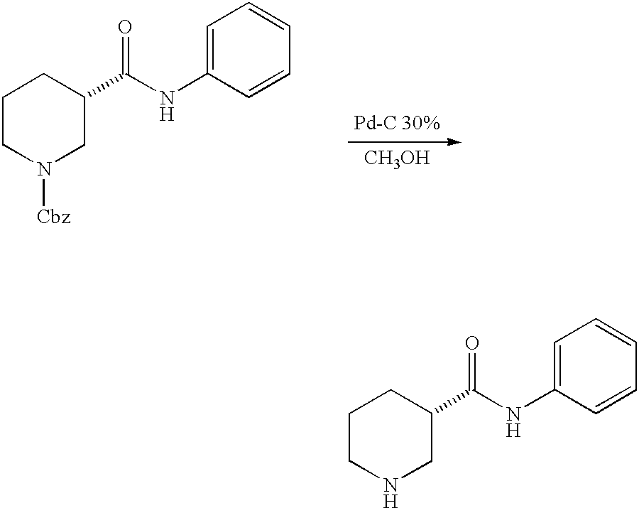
C1CNCC(C(NC2=CC=CC=C2)=O)C1.C1CN([Cbz])CC(C(NC2=CC=CC=C2)=O)C1.[CH3OH]
